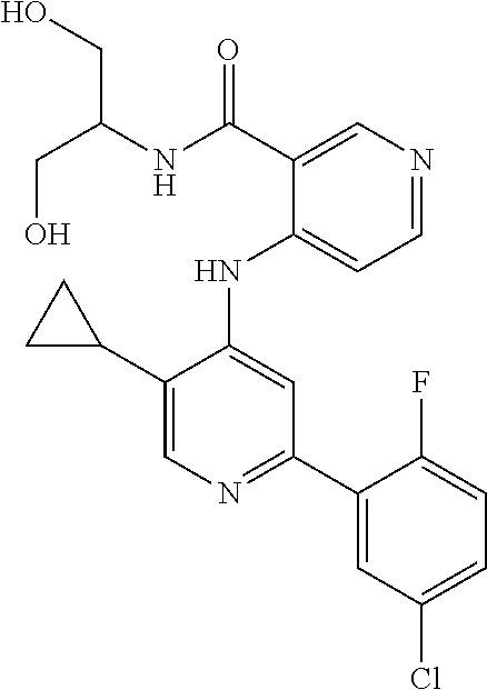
C1(C2=CN=C(C3=CC(Cl)=CC=C3F)C=C2NC2=CC=NC=C2C(=O)NC(CO)CO)CC1
